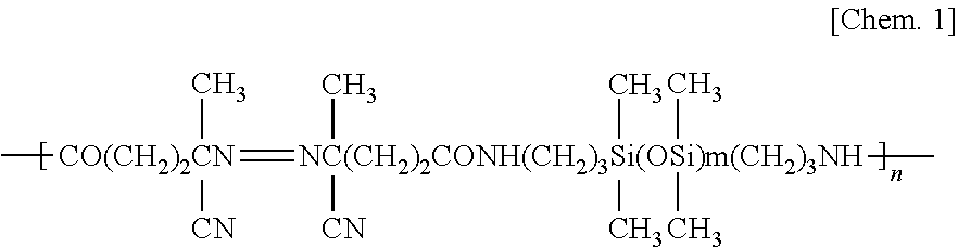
C[CO(CH2)2CN](=[NC(CH2)2CONH(CH2)3Si(OSi)m(CH2)3NH](C)(C)(C)(C)(C)([CN])C)(C)[CN]
